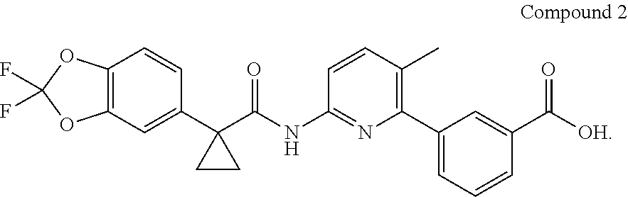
C12=C(C=C(C3(C(=O)NC4=NC(C5=CC=CC(C([OH])=O)=C5)=C(C)C=C4)CC3)C=C1)OC(F)(F)O2
